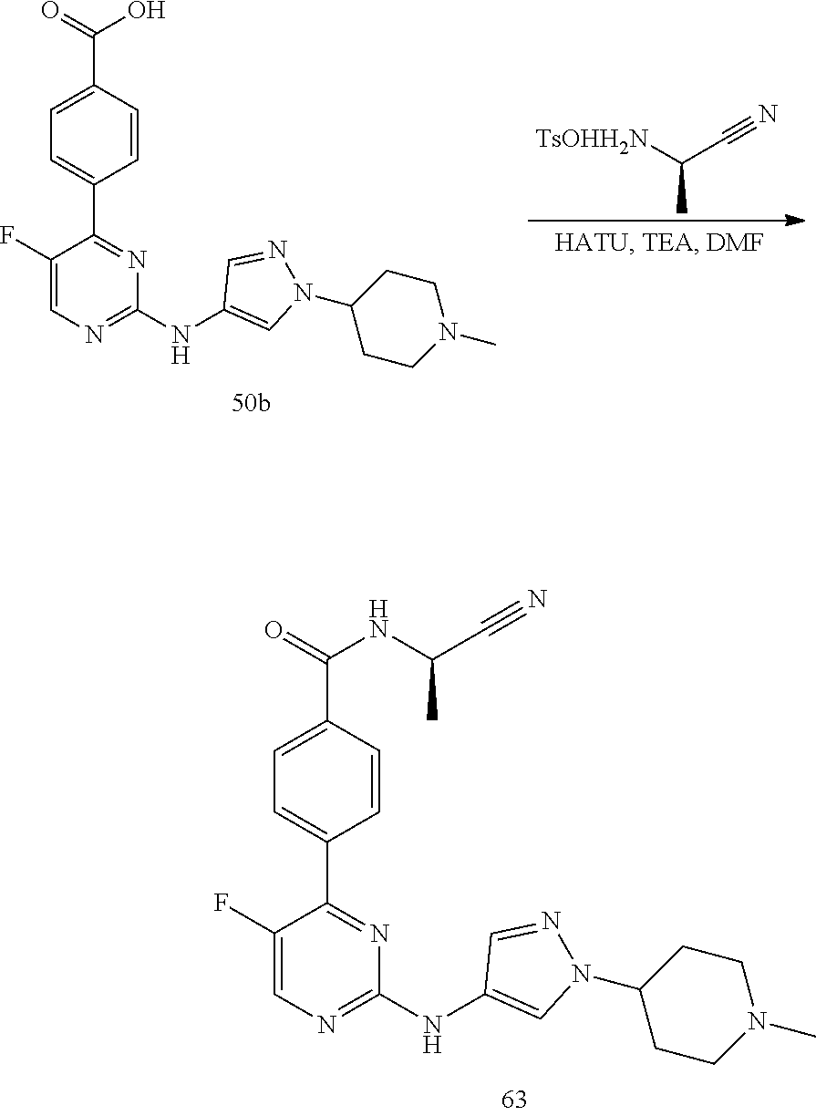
C1(F)=CN=C(NC2=CN(C3CCN(C)CC3)N=C2)N=C1C1=CC=C(C(=O)NC(C#N)C)C=C1.C1(F)=CN=C(NC2=CN(C3CCN(C)CC3)N=C2)N=C1C1=CC=C(C(=O)O)C=C1.[TsOHH2N]C(C#N)C
